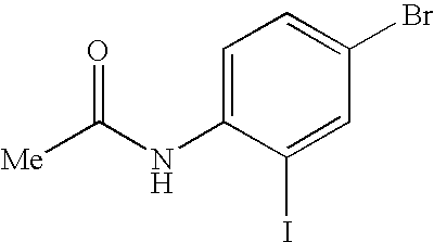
[Me]C(NC1=CC=C(Br)C=C1I)=O
